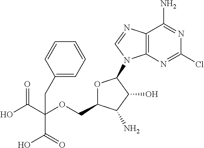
O1C(COC(C(=O)O)(C(O)=O)CC2=CC=CC=C2)C(N)C(O)C1N1C2=C(N=C1)C(N)=NC(Cl)=N2
